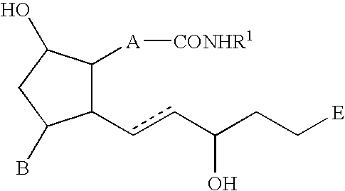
C1(ccC(O)CC[E])C([A][CONHR1])C(O)CC1B
